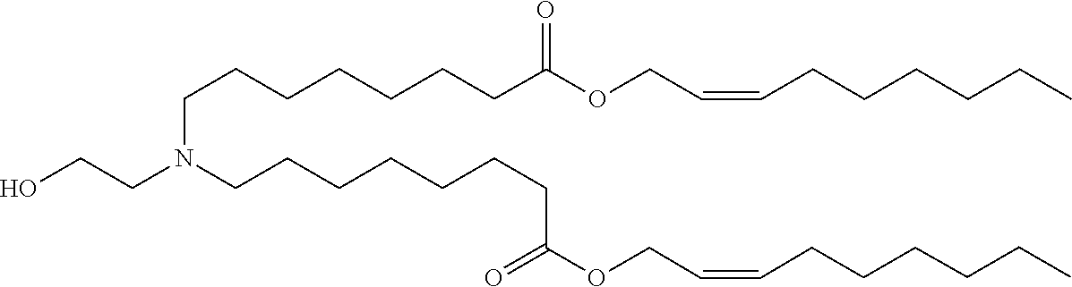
C(CCN(CCCCCCCC(OCC=CCCCCCC)=O)CCO)CCCCC(=O)OCC=CCCCCCC
